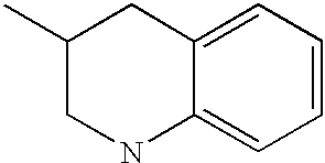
C1(C)CNC2=CC=CC=C2C1
